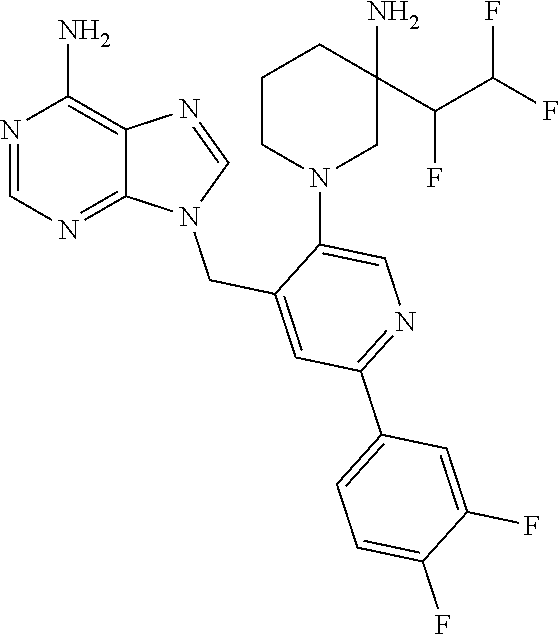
N1(CC2=CC(C3=CC=C(F)C(F)=C3)=NC=C2N2CC(N)(C(C(F)F)F)CCC2)C2=NC=NC(N)=C2N=C1
